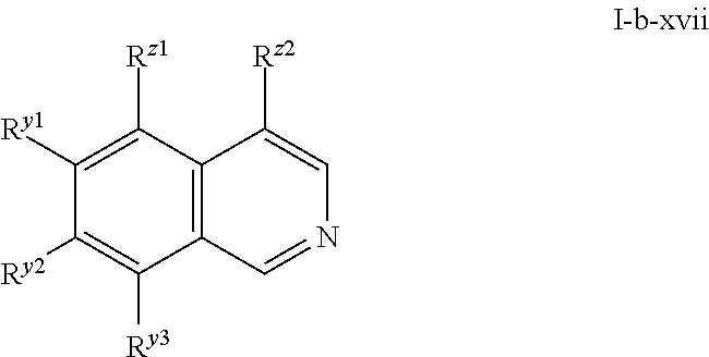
C1([Ry2])=C([Ry3])C2=C(C([Rz1])=C1[Ry1])C([Rz2])=CN=C2
